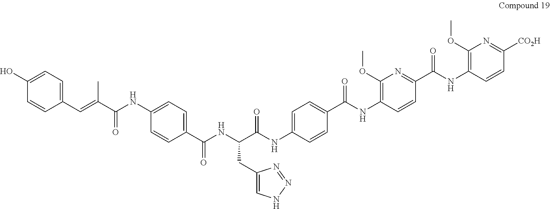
C1(CC(C(NC2=CC=C(C(NC3=C(OC)N=C(C(NC4=C(OC)N=C([CO2H])C=C4)=O)C=C3)=O)C=C2)=O)NC(C2=CC=C(NC(C(C)=CC3=CC=C(O)C=C3)=O)C=C2)=O)=CNN=N1
